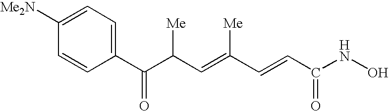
C1([Me2N])=CC=C(C(C(C=C(C=CC(NO)=O)[Me])[Me])=O)C=C1
